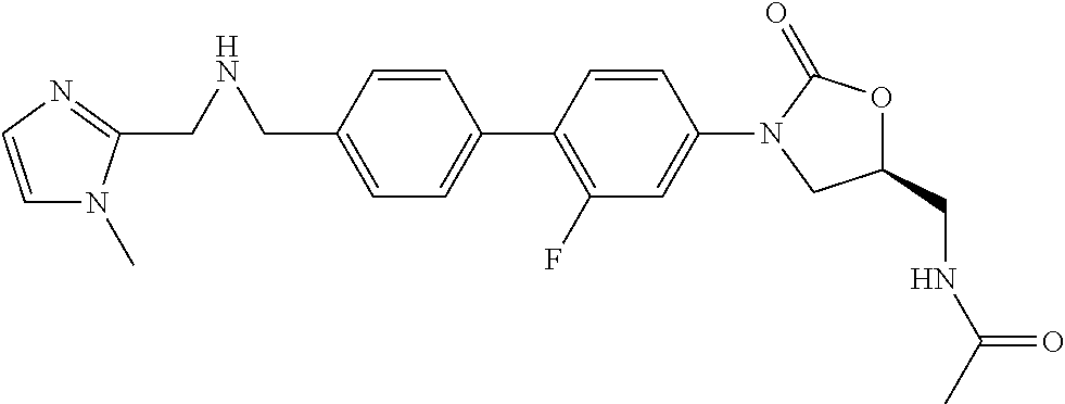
C1=C(CNCC2=NC=CN2C)C=CC(C2=C(F)C=C(N3CC(CNC(C)=O)OC3=O)C=C2)=C1
